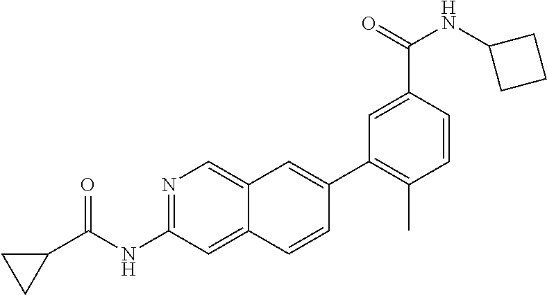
N1=C(NC(C2CC2)=O)C=C2C(=C1)C=C(C1=C(C)C=CC(C(=O)NC3CCC3)=C1)C=C2
